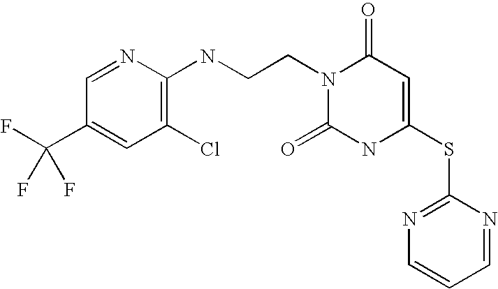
C1=NC(NCCN2C(=O)NC(SC3=NC=CC=N3)=CC2=O)=C(Cl)C=C1C(F)(F)F
